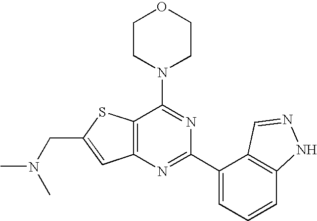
C1CN(C2=NC(C3=CC=CC4=C3C=NN4)=NC3=C2SC(CN(C)C)=C3)CCO1
